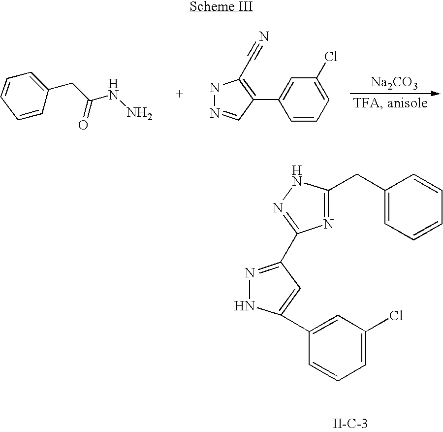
C1(CC(NN)=O)=CC=CC=C1.C1=CC=C(Cl)C=C1C1=C(C#N)NN=C1.[Na2CO3].[II-C-3].C1(C2=CC(C3=NNC(CC4=CC=CC=C4)=N3)=NN2)=CC(Cl)=CC=C1
